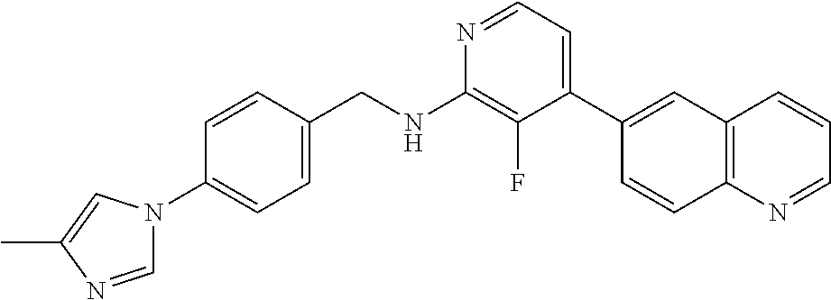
N1=CC=C(C2=CC3=C(C=C2)N=CC=C3)C(F)=C1NCC1=CC=C(N2C=NC(C)=C2)C=C1
